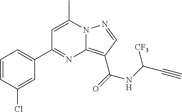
C1=CC(Cl)=CC(C2=NC3=C(C(=O)NC(C#C)[CF3])C=NN3C(C)=C2)=C1
